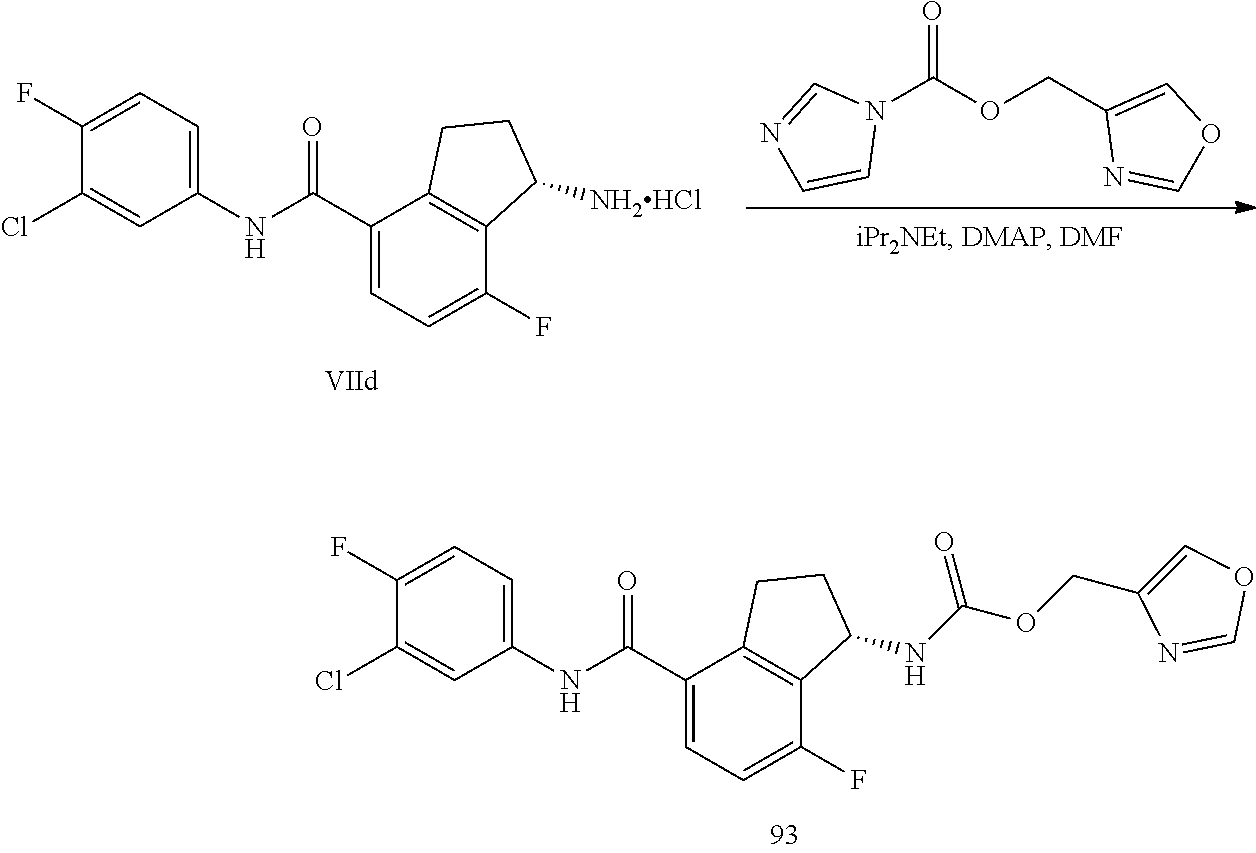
N1(C(OCC2=COC=N2)=O)C=NC=C1.C1(Cl)=CC(NC(C2=CC=C(F)C3=C2CCC3[NH2HCl])=O)=CC=C1F.C1(Cl)=CC(NC(C2=CC=C(F)C3=C2CCC3NC(OCC2=COC=N2)=O)=O)=CC=C1F
